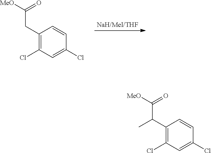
C1(CC([MeO])=O)=C(Cl)C=C(Cl)C=C1.C1(C(C([MeO])=O)C)=C(Cl)C=C(Cl)C=C1
